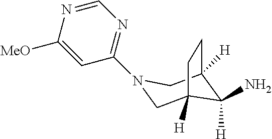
N1(C2=NC=NC([MeO])=C2)CC2([H])C([H])(N)C([H])(C1)CC2
